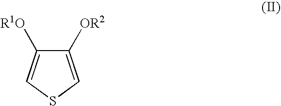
C1([OR2])=CSC=C1[R1O]
